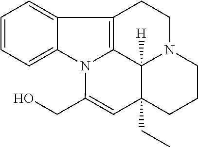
C1=C2C(=CC=C1)C1=C3N2C(CO)=CC2(CC)C3([H])N(CC1)CCC2
